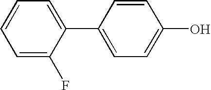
C1(C2=CC=C(O)C=C2)=CC=CC=C1F
